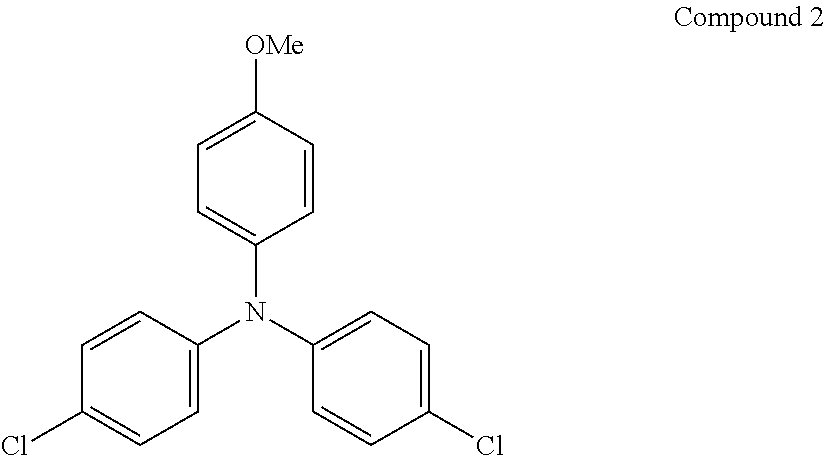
C1=CC([OMe])=CC=C1N(C1=CC=C(Cl)C=C1)C1=CC=C(Cl)C=C1
